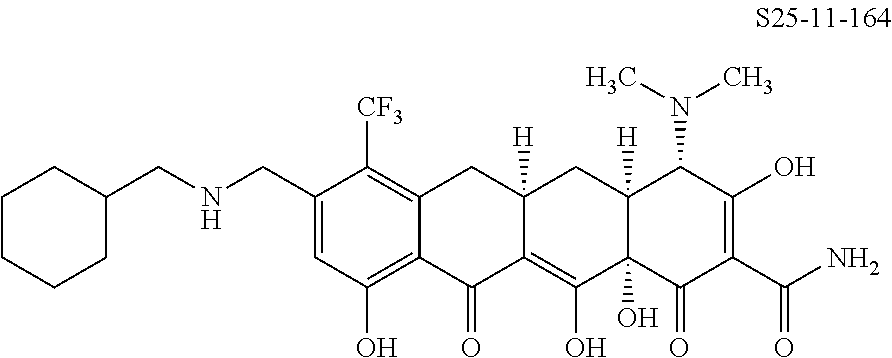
C1(CNCC2CCCCC2)=CC(O)=C2C(=C1[CF3])CC1([H])C(=C(O)C3(O)C([H])(C1)C(N(C)C)C(O)=C(C(N)=O)C3=O)C2=O
